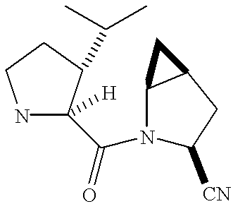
N1C(C(N2C([CN])CC3C2C3)=O)([H])C(C(C)C)CC1
